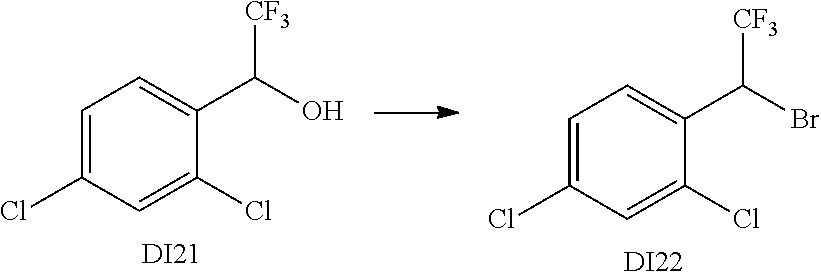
C1=C(Cl)C=C(Cl)C(C(O)[CF3])=C1.[DI21].C1=C(Cl)C=C(Cl)C(C(Br)[CF3])=C1.[DI22]
